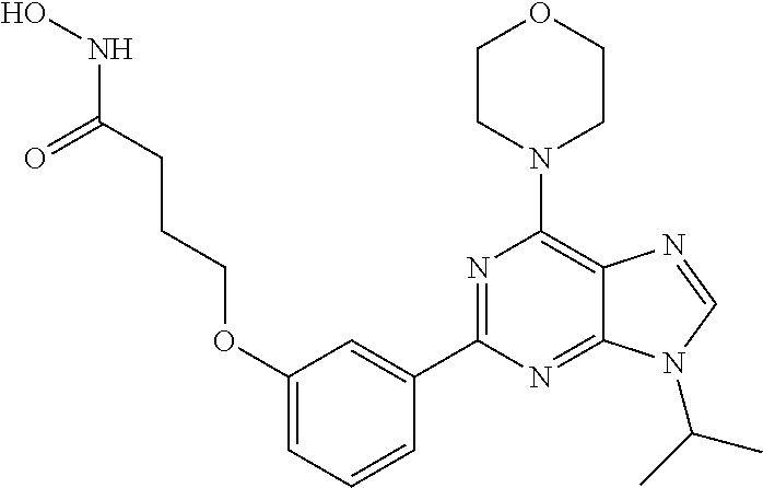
C1CN(C2=C3C(=NC(C4=CC(OCCCC(NO)=O)=CC=C4)=N2)N(C(C)C)C=N3)CCO1
